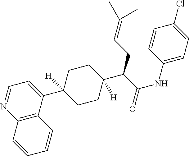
C12=C(C(C3([H])CCC(C(C(NC4=CC=C(Cl)C=C4)=O)CC=C(C)C)([H])CC3)=CC=N1)C=CC=C2
